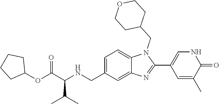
C12=CC=C(CNC(C(C)C)C(OC3CCCC3)=O)C=C1N=C(C1=CNC(=O)C(C)=C1)N2CC1CCOCC1
